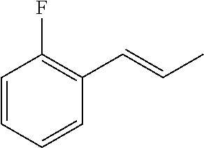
C1=CC=CC(C=CC)=C1F
